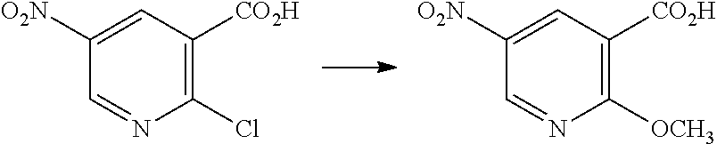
C1([O2N])=CC([CO2H])=C(Cl)N=C1.C1([O2N])=CC([CO2H])=C([OCH3])N=C1
